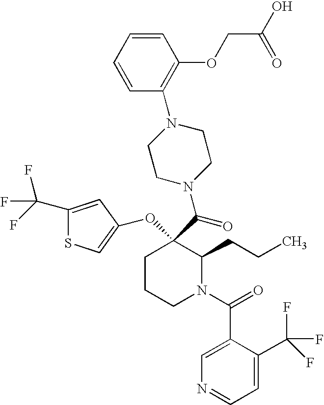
C1CCN(C(=O)C2=CN=CC=C2C(F)(F)F)C(CCC)C1(C(N1CCN(C2=C(OCC(O)=O)C=CC=C2)CC1)=O)OC1=CSC(C(F)(F)F)=C1
